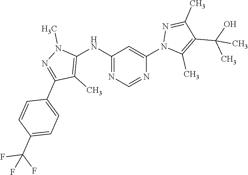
C1(C(F)(F)F)=CC=C(C2=NN(C)C(NC3=NC=NC(N4C(C)=C(C(O)(C)C)C(C)=N4)=C3)=C2C)C=C1
